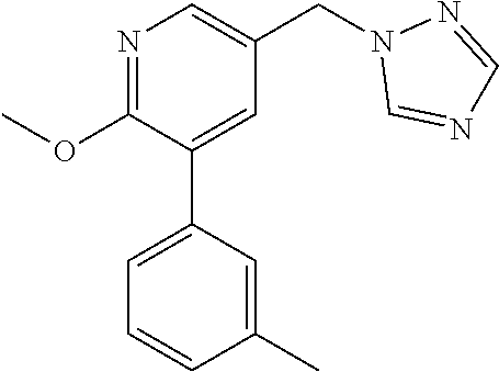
C1(OC)=NC=C(CN2C=NC=N2)C=C1C1=CC=CC(C)=C1
